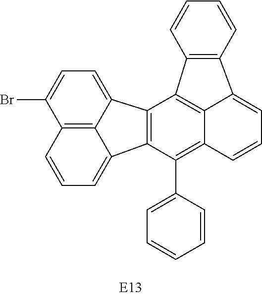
C1=CC=C2C3=C1C(Br)=CC=C3C1=C2C(C2=CC=CC=C2)=C2C=CC=C3C2=C1C1=C3C=CC=C1
